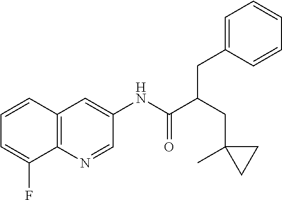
C12=C(N=CC(NC(C(CC3(C)CC3)CC3=CC=CC=C3)=O)=C1)C(F)=CC=C2
